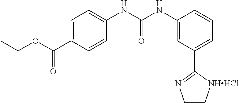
C1=C(C(OCC)=O)C=CC(NC(NC2=CC(C3=NCC[NHHCl]3)=CC=C2)=O)=C1
